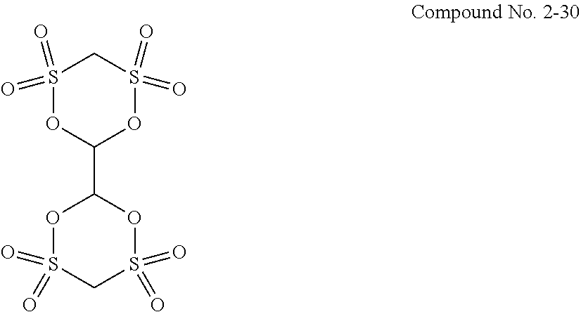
S1(=O)(=O)OC(C2OS(=O)(=O)CS(=O)(=O)O2)OS(=O)(=O)C1
